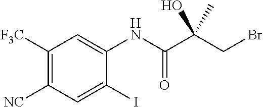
C(C(C(NC1=CC([F3C])=C([NC])C=C1I)=O)(C)O)Br
